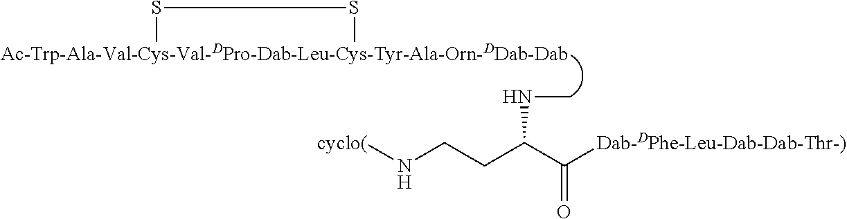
[Ac-Trp-Ala-Val-Cys-Val-DPro-Dab-Leu-Cys-Tyr-Ala-Orn-DDab-Dab]1SS1.N(CCC(C([Dab-DPhe-Leu-Dab-Dab-Thr-)])=O)NC)[cyclo(]
